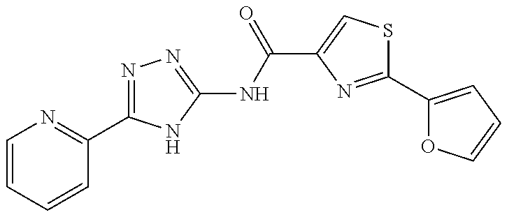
C1=CC=CC(C2=NN=C(NC(=O)C3=CSC(C4=CC=CO4)=N3)N2)=N1
